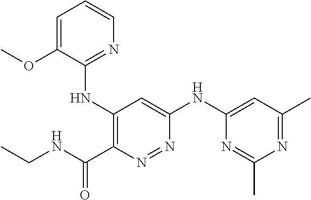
C1=C(OC)C(NC2=C(C(=O)NCC)N=NC(NC3=CC(C)=NC(C)=N3)=C2)=NC=C1
